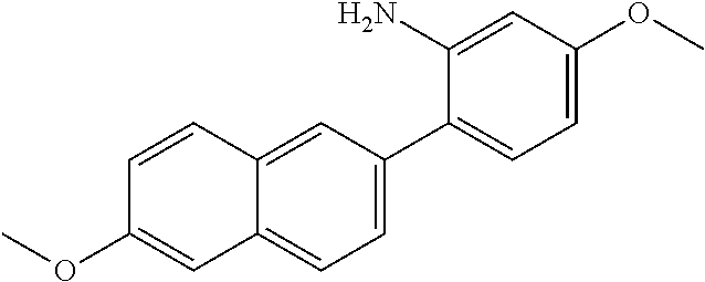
C1=C(OC)C=C(N)C(C2=CC=C3C(=C2)C=CC(OC)=C3)=C1
